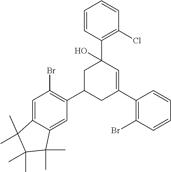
C12=CC(Br)=C(C3CC(C4=C(Br)C=CC=C4)=CC(C4=C(Cl)C=CC=C4)(O)C3)C=C1C(C)(C)C(C)(C)C2(C)C
